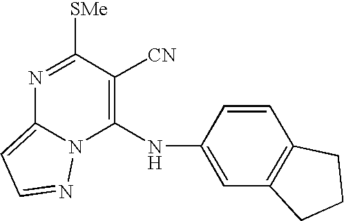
N1=C([SMe])C([CN])=C(NC2=CC3=C(C=C2)CCC3)N2C1=CC=N2
